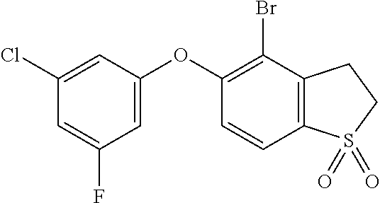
O(C1=CC(F)=CC(Cl)=C1)C1=C(Br)C2=C(C=C1)S(=O)(=O)CC2
